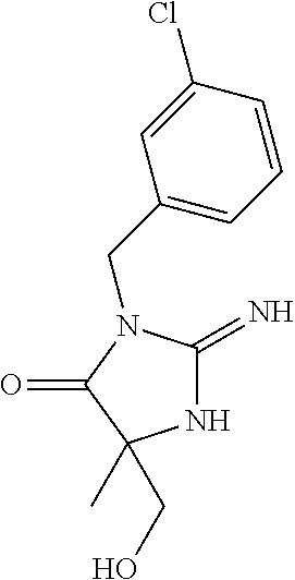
N1C(=N)N(CC2=CC=CC(Cl)=C2)C(=O)C1(C)CO
